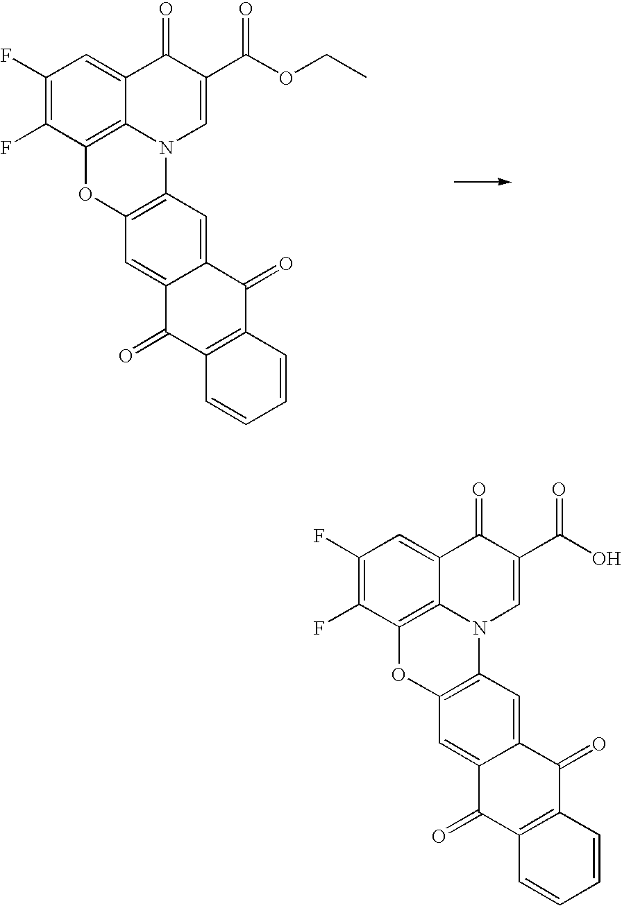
C1(F)=C(F)C2=C3C(=C1)C(=O)C(C(OCC)=O)=CN3C1=C(O2)C=C2C(=C1)C(=O)C1=C(C2=O)C=CC=C1.C1(F)=C(F)C2=C3C(=C1)C(=O)C(C(O)=O)=CN3C1=C(O2)C=C2C(=C1)C(=O)C1=C(C2=O)C=CC=C1
